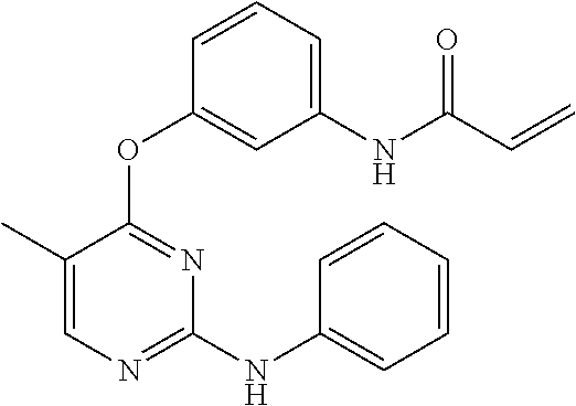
C1(C)=CN=C(NC2=CC=CC=C2)N=C1OC1=CC(NC(C=C)=O)=CC=C1
